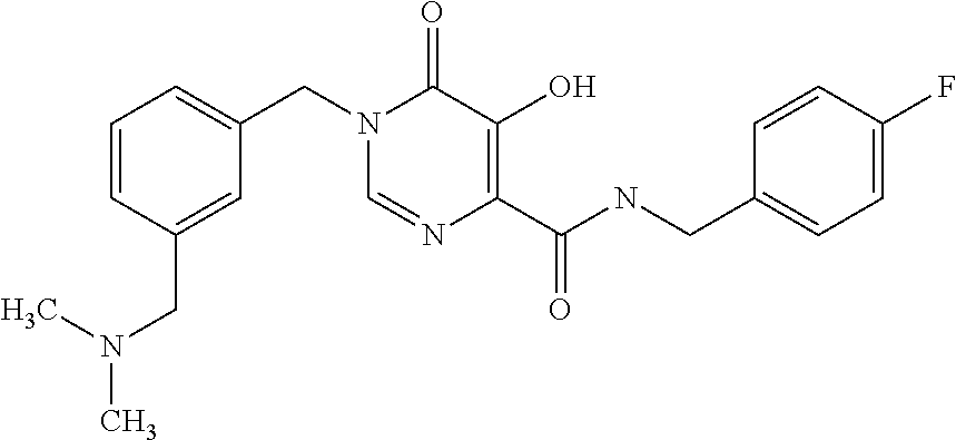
C1=NC(C(NCC2=CC=C(F)C=C2)=O)=C(O)C(=O)N1CC1=CC=CC(CN(C)C)=C1
